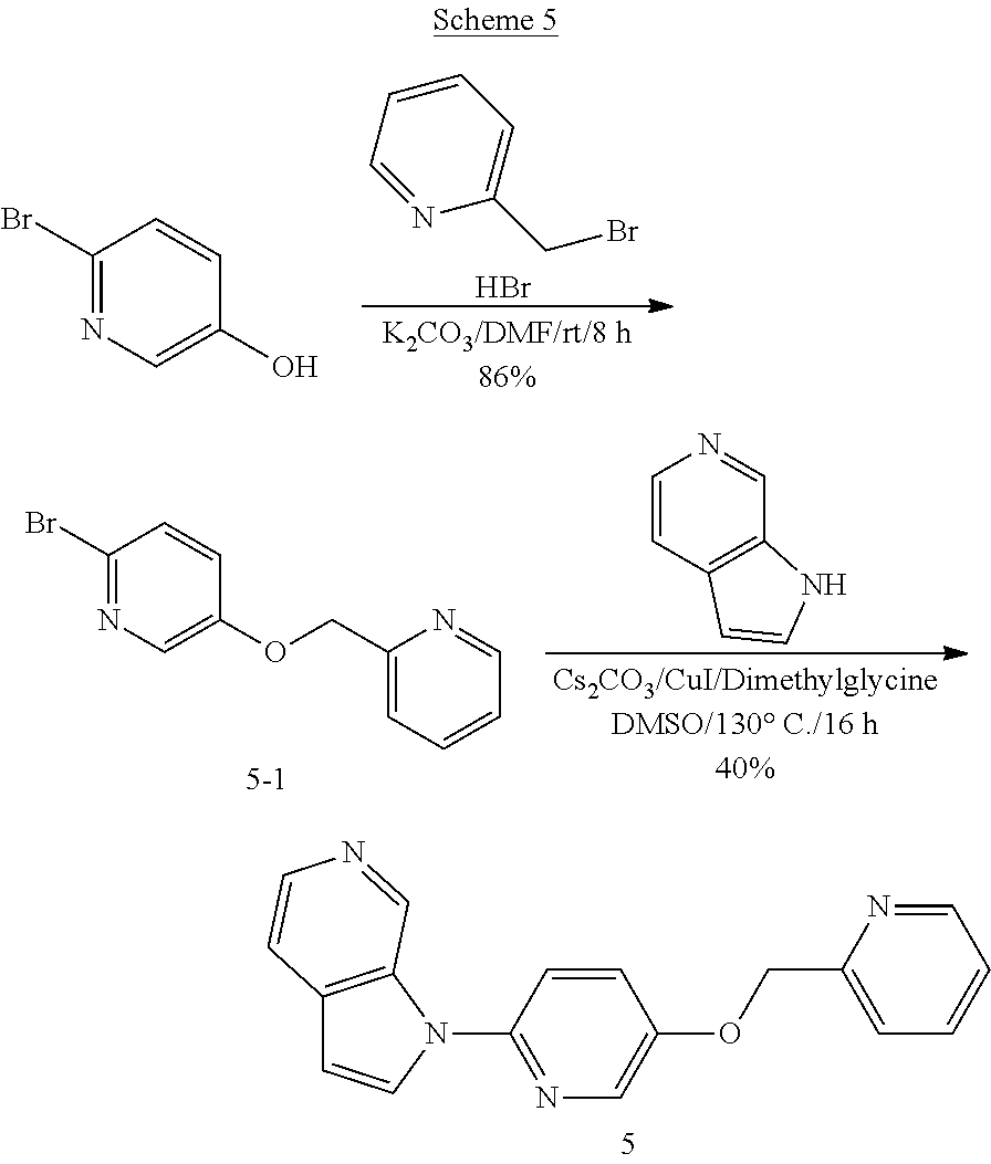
C1=CC=NC(CBr)=C1.Br.C1(Br)=NC=C(O)C=C1.C1(Br)=NC=C(OCC2=CC=CC=N2)C=C1.C1=CC2=C(C=N1)NC=C2.C1=CC(N2C3=C(C=C2)C=CN=C3)=NC=C1OCC1=CC=CC=N1
